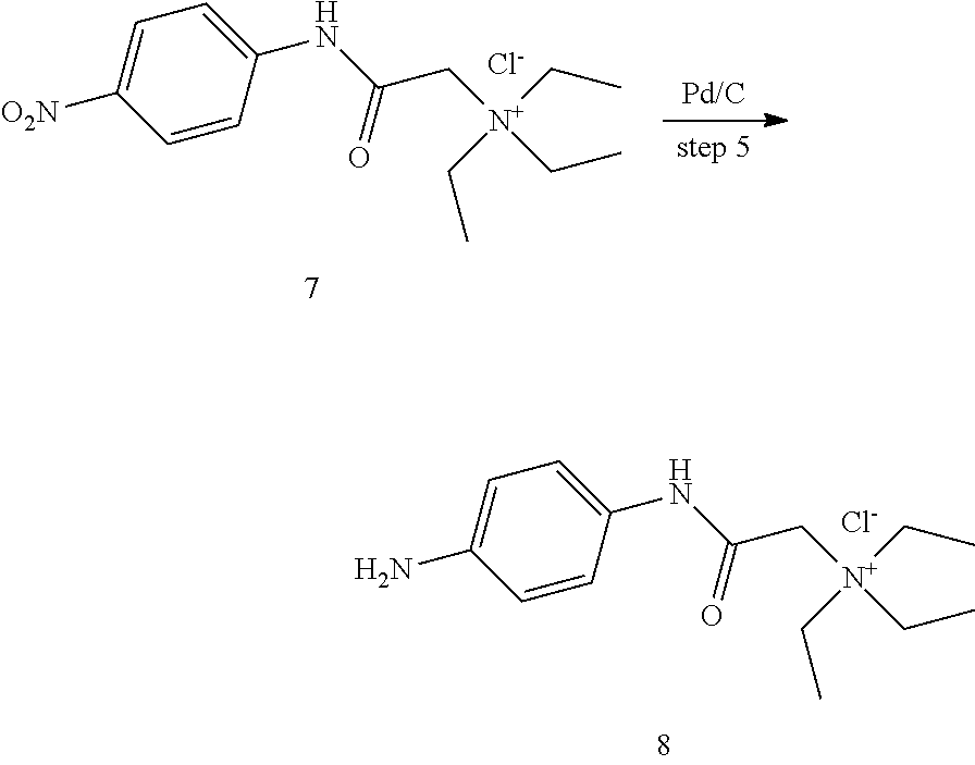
[Pd/C].C1(NC(C[N+](CC)(CC)CC)=O)=CC=C([O2N])C=C1.[Cl-].C1(NC(C[N+](CC)(CC)CC)=O)=CC=C(N)C=C1.[Cl-]
